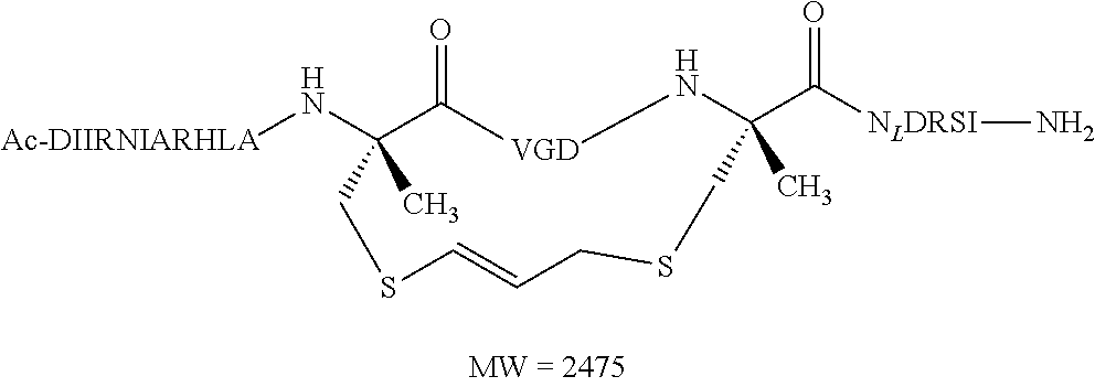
[Ac-DIIRNIARHLA]NC1(C)CSC=CCSCC(C([NLDRSI]N)=O)(C)N[VGD]C1=O
